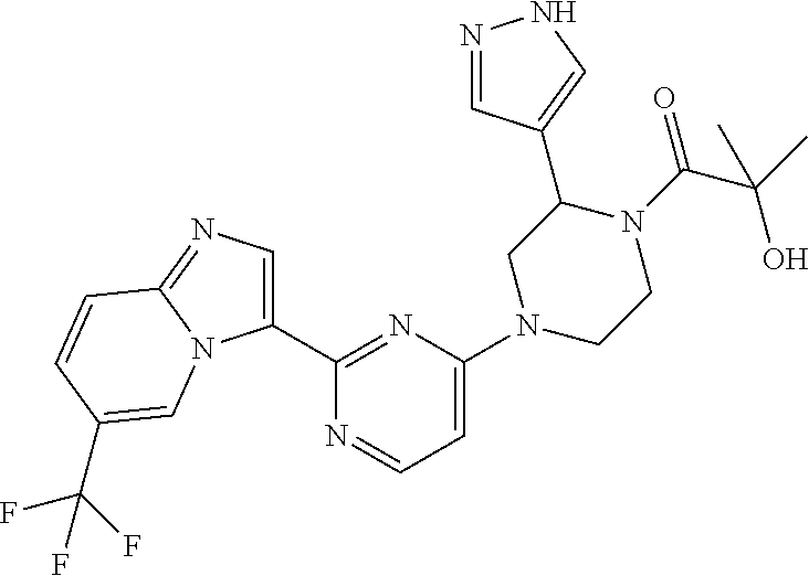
N1=CC(C2CN(C3=CC=NC(C4=CN=C5N4C=C(C(F)(F)F)C=C5)=N3)CCN2C(=O)C(C)(O)C)=CN1
